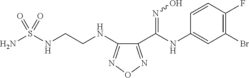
C1(NCCNS(N)(=O)=O)=NON=C1C(NC1=CC(Br)=C(F)C=C1)=NO
